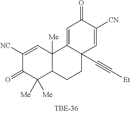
C1([NC])=CC2([Me])C(C([Me])([Me])C1=O)CCC1(C#C[Et])C2=CC(=O)C([CN])=C1
